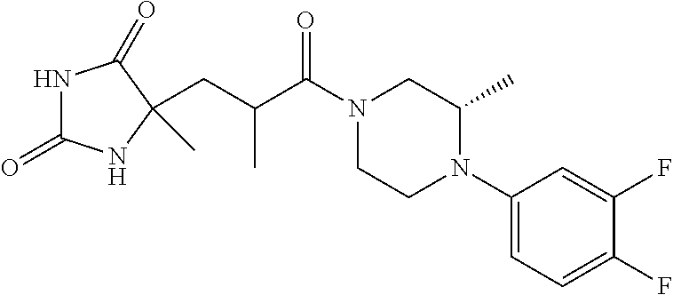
N1C(=O)NC(C)(CC(C(N2CCN(C3=CC=C(F)C(F)=C3)C(C)C2)=O)C)C1=O
